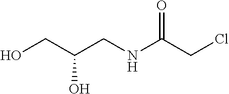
OCC(O)CNC(CCl)=O
